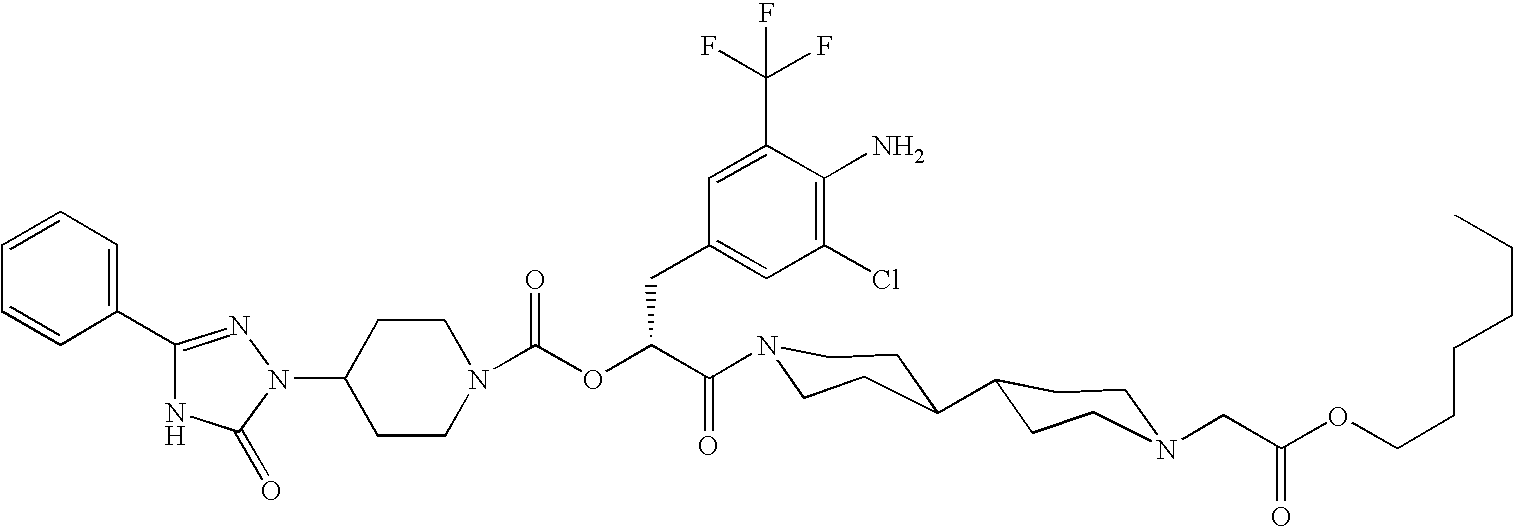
N1(C2CCN(C(OC(C(=O)N3CCC(C4CCN(CC(OCCCCCC)=O)CC4)CC3)CC3=CC(Cl)=C(N)C(C(F)(F)F)=C3)=O)CC2)N=C(C2=CC=CC=C2)NC1=O
